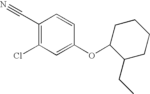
C1(C#N)=C(Cl)C=C(OC2C(CC)CCCC2)C=C1
